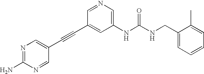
N1=C(N)N=CC(C#CC2=CC(NC(NCC3=CC=CC=C3C)=O)=CN=C2)=C1
